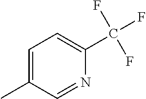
N1=CC(C)=CC=C1C(F)(F)F
